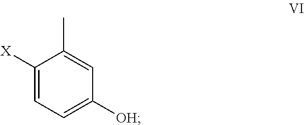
C1([X])=CC=C([OH])C=C1C
